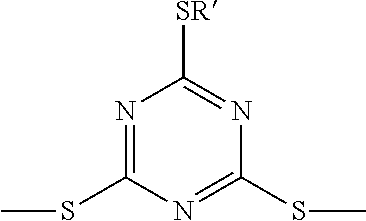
N1=C(SC)N=C(SC)N=C1[SR]
